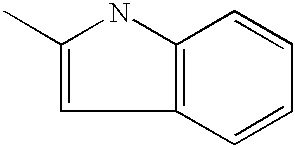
C12=C(C=CC=C1)C=C(C)N2
